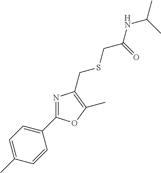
C1=C(C)C=CC(C2=NC(CSCC(NC(C)C)=O)=C(C)O2)=C1
